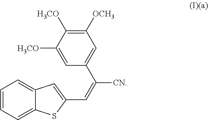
C1=CC=C2C(=C1)C=C(C=C(C1=CC([OCH3])=C([H3CO])C([H3CO])=C1)[CN])S2
